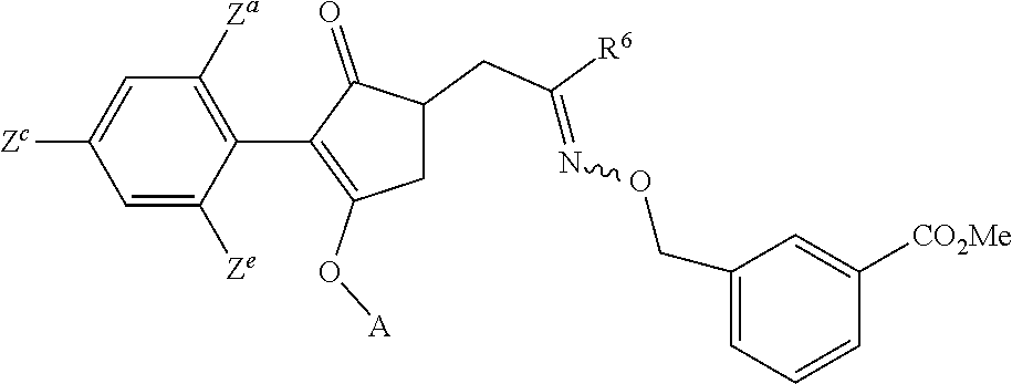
C1=C([Ze])C(C2=C(O[A])CC(CC([R6])=NOCC3=CC=CC([CO2Me])=C3)C2=O)=C([Za])C=C1[Zc]
